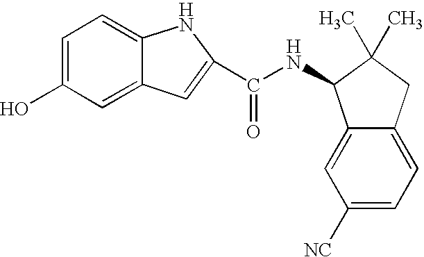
C1=C(O)C=C2C(=C1)NC(C(NC1C3=CC([NC])=CC=C3CC1(C)C)=O)=C2
